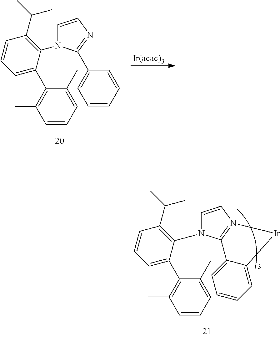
[Ir(acac)3].N1(C2=C(C(C)C)C=CC=C2C2=C(C)C=CC=C2C)C=CN=C1C1=CC=CC=C1.C1=CN2=C(C3=CC=CC=C3[Ir]2)N1C1=C(C(C)C)C=CC=C1C1=C(C)C=CC=C1C
